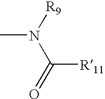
[R9]N(C(=O)[R11])C
